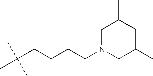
N1(CCCCC(C)(C)C)CC(C)CC(C)C1
